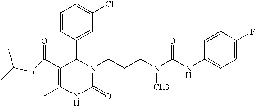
C1(C(OC(C)C)=O)=C(C)NC(=O)N(CCCN(C(NC2=CC=C(F)C=C2)=O)C)C1C1=CC(Cl)=CC=C1
